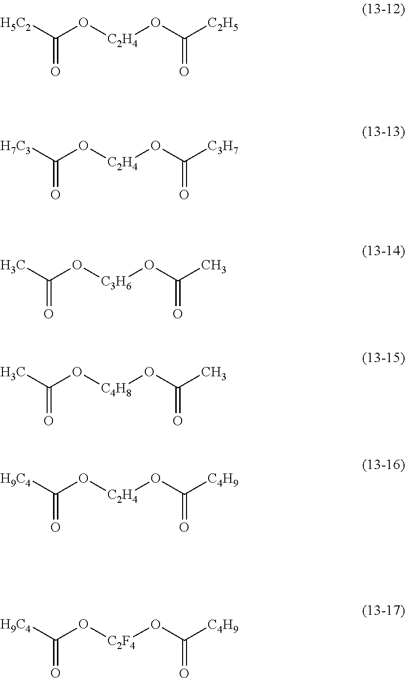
[H5C2]C(O[C2H4]OC([C2H5])=O)=O.[H7C3]C(O[C2H4]OC([C3H7])=O)=O.CC(O[C3H6]OC(C)=O)=O.CC(O[C4H8]OC(C)=O)=O.[H9C4]C(O[C2H4]OC([C4H9])=O)=O.[H9C4]C(O[C2F4]OC([C4H9])=O)=O
